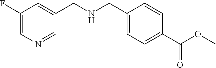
C1(F)=CN=CC(CNCC2=CC=C(C(OC)=O)C=C2)=C1
